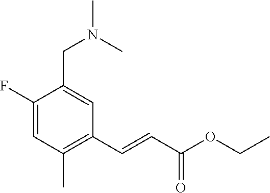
C1(F)=CC(C)=C(C=CC(OCC)=O)C=C1CN(C)C
